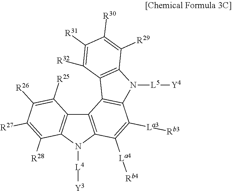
C12=C(N([L4][Y3])C3=C1C([R25])=C([R26])C([R27])=C3[R28])C([La4][Rb4])=C([La3][Rb3])C1=C2C2=C(N1[L5][Y4])C([R29])=C([R30])C([R31])=C2[R32]
